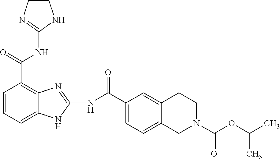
N(C(C1=C2C(=CC=C1)NC(NC(C1=CC=C3C(=C1)CCN(C(OC(C)C)=O)C3)=O)=N2)=O)C1=NC=CN1
